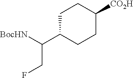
C1C(C(CF)[BocHN])CCC([CO2H])C1
